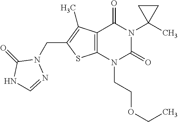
C12=C(N(CCOCC)C(=O)N(C3(C)CC3)C1=O)SC(CN1C(=O)NC=N1)=C2C
